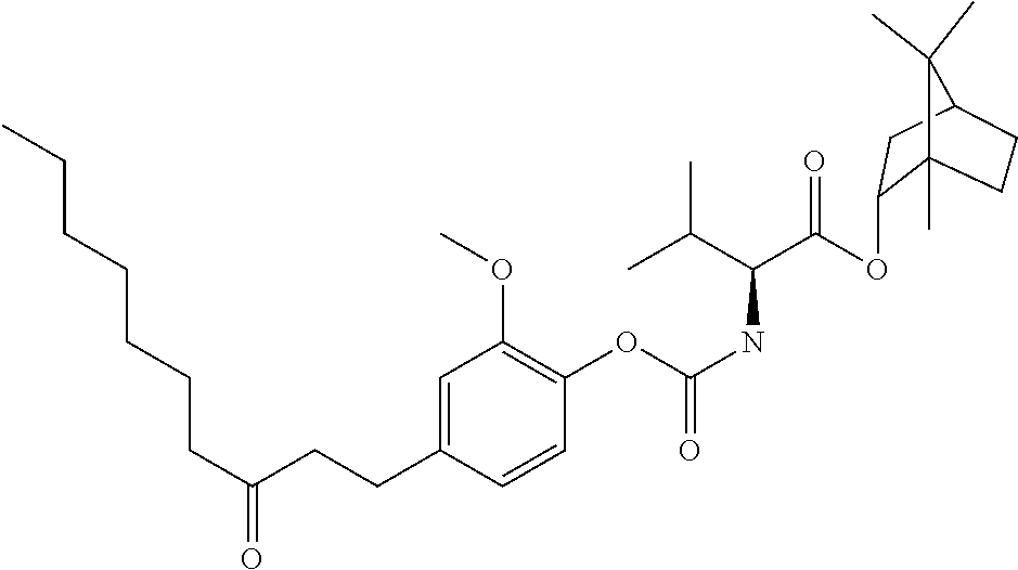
C1(OC(C(NC(OC2=C(OC)C=C(CCC(CCCCCCC)=O)C=C2)=O)C(C)C)=O)C2(C)CCC(C1)C2(C)C
